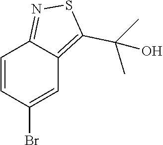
C1=CC(Br)=CC2=C(C(C)(C)O)SN=C12
